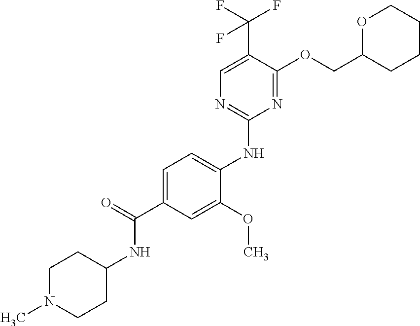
C1=C(C(=O)NC2CCN(C)CC2)C=C(OC)C(NC2=NC=C(C(F)(F)F)C(OCC3CCCCO3)=N2)=C1
